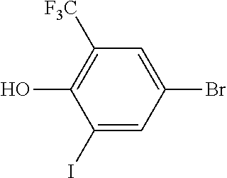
C1(I)=CC(Br)=CC([F3C])=C1O
